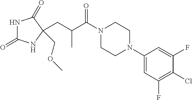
N1C(=O)NC(COC)(CC(C(N2CCN(C3=CC(F)=C(Cl)C(F)=C3)CC2)=O)C)C1=O
